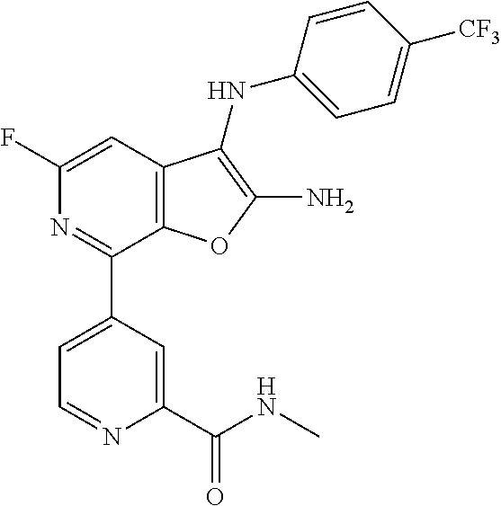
C1(F)=CC2=C(C(C3=CC=NC(C(NC)=O)=C3)=N1)OC(N)=C2NC1=CC=C([CF3])C=C1
